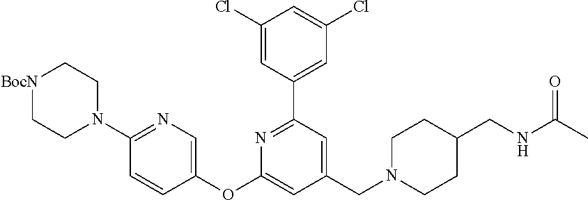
[BocN]1CCN(C2=NC=C(OC3=CC(CN4CCC(CNC(C)=O)CC4)=CC(C4=CC(Cl)=CC(Cl)=C4)=N3)C=C2)CC1
